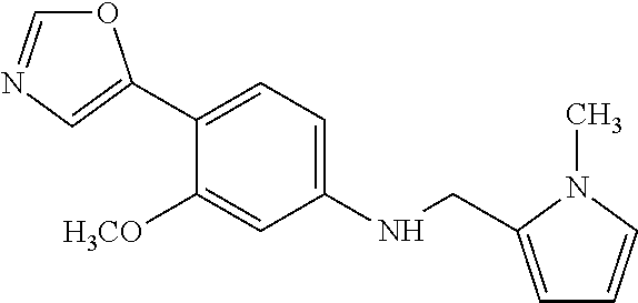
C1(C2=CN=CO2)=CC=C(NCC2=CC=CN2C)C=C1[H3CO]
